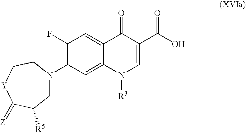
C1(F)=C(N2CC([R5])C(=[Z])[Y]CC2)C=C2C(=C1)C(=O)C(C(O)=O)=CN2[R3]
